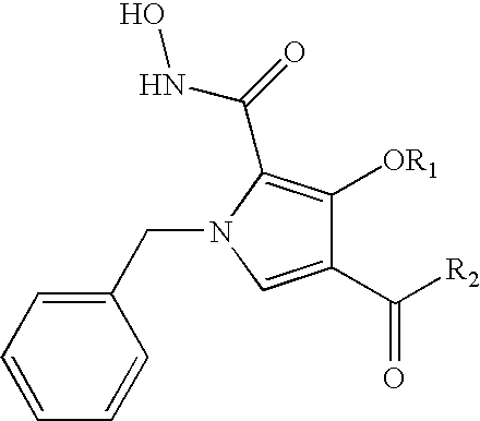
C1(C([R2])=O)=CN(CC2=CC=CC=C2)C(C(=O)NO)=C1[OR1]
